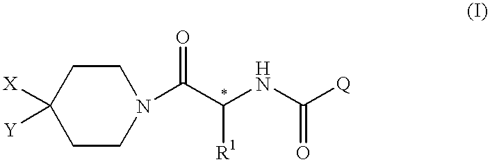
C1CN(C(C(NC([Q])=O)[R1])=O)CCC1([X])[Y]
